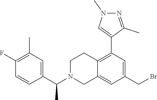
C1(C)=C(F)C=CC(C(N2CC3=CC(CBr)=CC(C4=CN(C)N=C4C)=C3CC2)C)=C1
